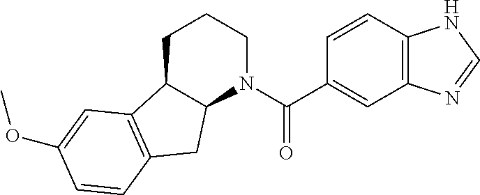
C1C2C(N(C(C3=CC4=C(C=C3)NC=N4)=O)CC1)CC1=C2C=C(OC)C=C1
